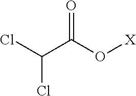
C(Cl)(Cl)C(O[X])=O
